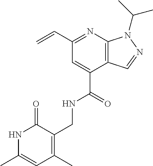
C=CC1=NC2=C(C(C(=O)NCC3=C(C)C=C(C)NC3=O)=C1)C=NN2C(C)C
